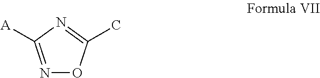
N1=C([A])N=C(C)O1
